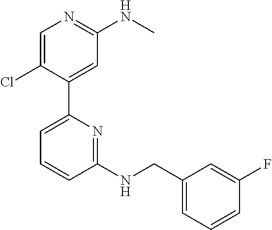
C1(C2=CC=CC(NCC3=CC=CC(F)=C3)=N2)=CC(NC)=NC=C1Cl
